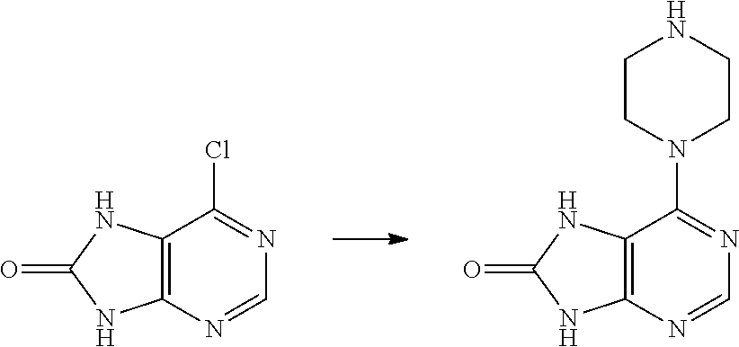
C12=C(C(Cl)=NC=N1)NC(=O)N2.C12=C(C(N3CCNCC3)=NC=N1)NC(=O)N2
